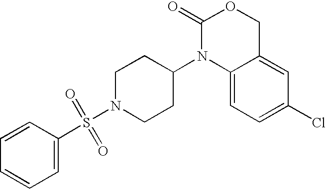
C1(=O)N(C2CCN(S(=O)(=O)C3=CC=CC=C3)CC2)C2=CC=C(Cl)C=C2CO1
